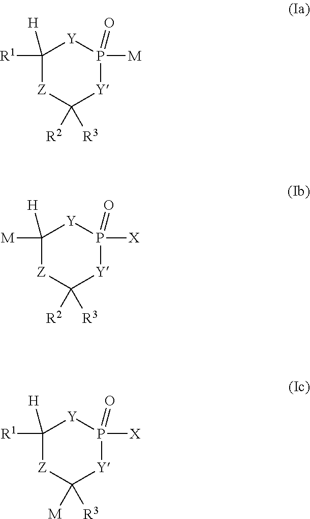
C1([R1])([H])[Z]C([R3])([R2])[Y]P([M])(=O)[Y]1.C1([M])([H])[Z]C([R3])([R2])[Y]P([X])(=O)[Y]1.C1([R1])([H])[Z]C([R3])([M])[Y]P([X])(=O)[Y]1
